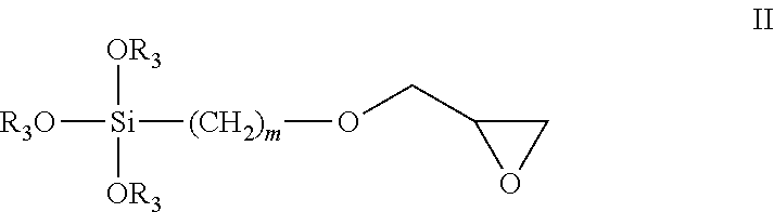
[R3O][Si]([(CH2)m]OCC1OC1)([OR3])[OR3]
